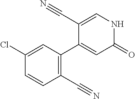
C1(C#N)=C(C2=CC(=O)NC=C2C#N)C=C(Cl)C=C1
